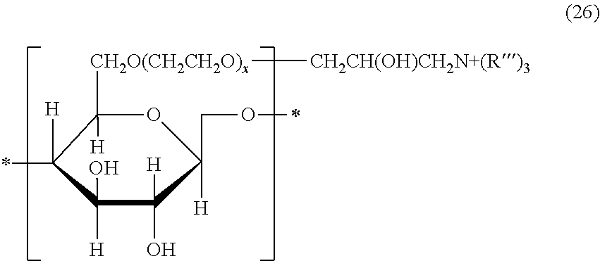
C1([CH2O(CH2CH2O)x][CH2CH(OH)CH2N+(R)3])([H])C([H])(*)C(O)([H])C([H])(O)C(CO*)([H])O1
